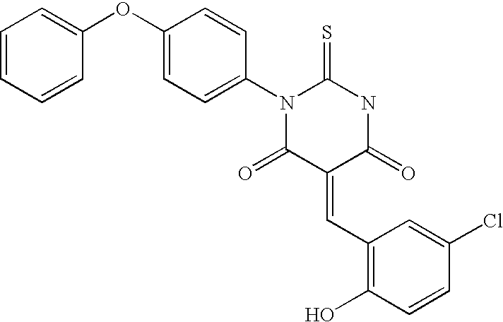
O=C1C(=CC2=C(O)C=CC(Cl)=C2)C(=O)NC(=S)N1C1=CC=C(OC2=CC=CC=C2)C=C1
